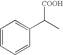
C1=CC=CC(C(C)[COOH])=C1
